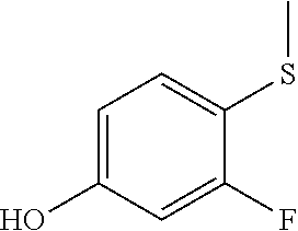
C1=C(O)C=C(F)C(SC)=C1
